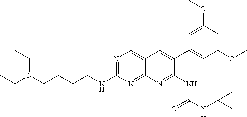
N1=C(NCCCCN(CC)CC)N=C2C(=C1)C=C(C1=CC(OC)=CC(OC)=C1)C(NC(NC(C)(C)C)=O)=N2
